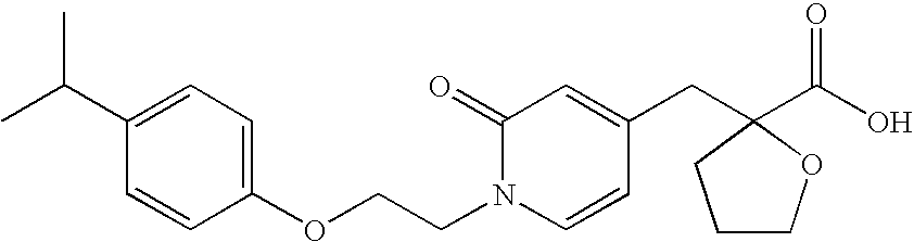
C1(C(C)C)=CC=C(OCCN2C=CC(CC3(C(O)=O)OCCC3)=CC2=O)C=C1
